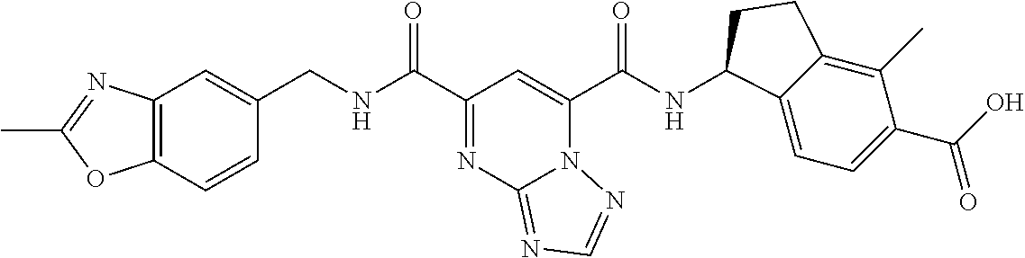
N12C(C(NC3C4=CC=C(C(O)=O)C(C)=C4CC3)=O)=CC(C(NCC3=CC4=C(C=C3)OC(C)=N4)=O)=NC1=NC=N2
